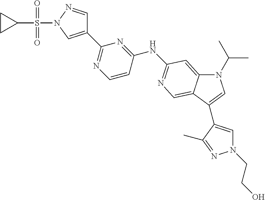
C1(C2=CN(S(C3CC3)(=O)=O)N=C2)=NC=CC(NC2=NC=C3C(=C2)N(C(C)C)C=C3C2=CN(CCO)N=C2C)=N1
